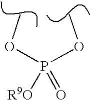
P(=O)([R9O])(OC)OC
